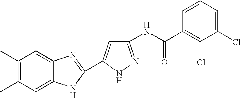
C1(C)=C(C)C=C2C(=C1)N=C(C1=CC(NC(C3=C(Cl)C(Cl)=CC=C3)=O)=NN1)N2
